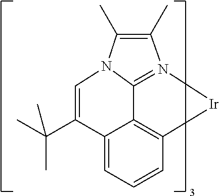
N12=C3C4=C([Ir]1)C=CC=C4C(C(C)(C)C)=CN3C(C)=C2C
